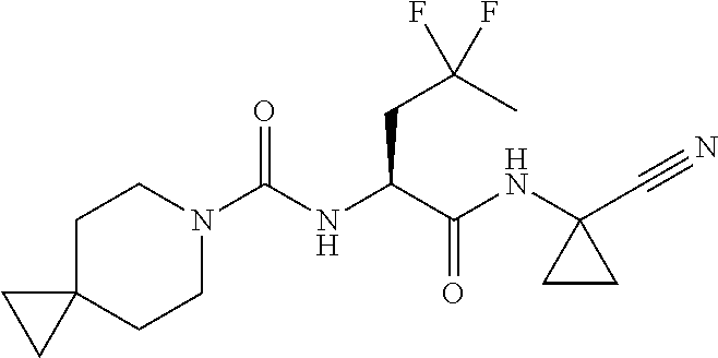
C1C2(CCN(C(NC(C(NC3(C#N)CC3)=O)CC(C)(F)F)=O)C1)CC2
